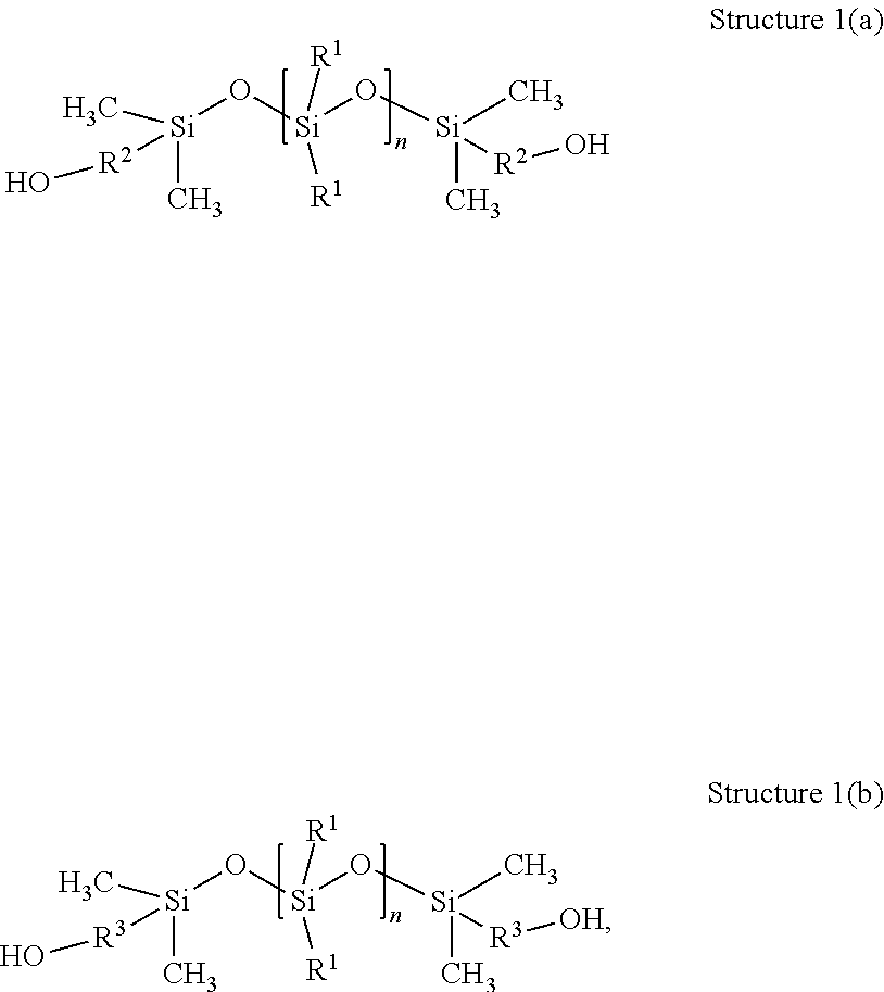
[Si](O[Si](O[Si]([R2]O)(C)C)([R1])[R1])(C)(C)[R2]O.[Si](O[Si](O[Si]([R3][OH])(C)C)([R1])[R1])(C)(C)[R3]O
